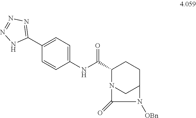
C1(NC(C2N3CC(CC2)N([OBn])C3=O)=O)=CC=C(C2=NN=NN2)C=C1
